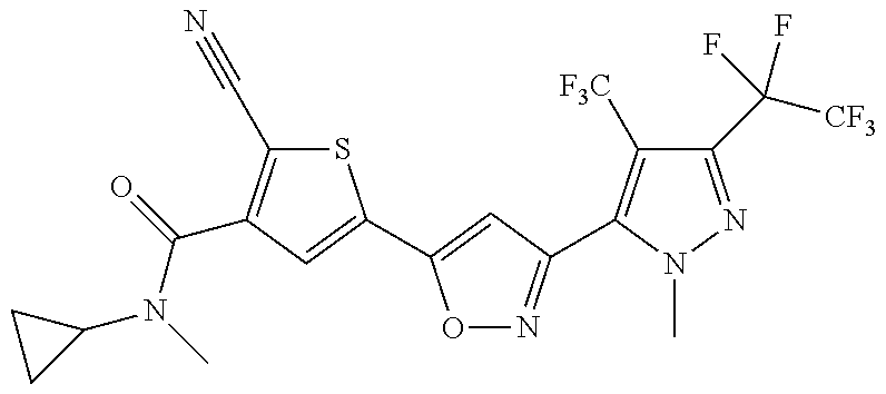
C1(N(C(=O)C2=C(C#N)SC(C3=CC(C4=C([F3C])C(C([CF3])(F)F)=NN4C)=NO3)=C2)C)CC1
